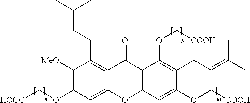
C1([MeO])=C(OC[HOOC])C=C2C(=C1CC=C(C)C)C(=O)C1=C(O2)C=C(OC[COOH])C(CC=C(C)C)=C1OC[COOH]
